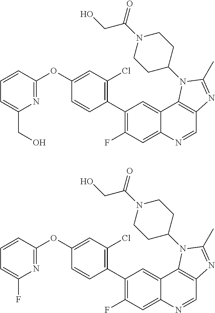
C1=CC(OC2=CC(Cl)=C(C3=C(F)C=C4C(=C3)C3=C(C=N4)N=C(C)N3C3CCN(C(CO)=O)CC3)C=C2)=NC(CO)=C1.C1=CC(OC2=CC(Cl)=C(C3=C(F)C=C4C(=C3)C3=C(C=N4)N=C(C)N3C3CCN(C(CO)=O)CC3)C=C2)=NC(F)=C1
